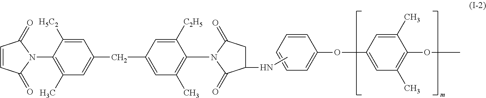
C1=C(OC2=CC(C)=C(OC)C(C)=C2)C=CC=C1.CNC1CC(=O)N(C2=C(C)C=C(CC3=CC(C)=C(N4C(=O)C=CC4=O)C([H5C2])=C3)C=C2[C2H5])C1=O
